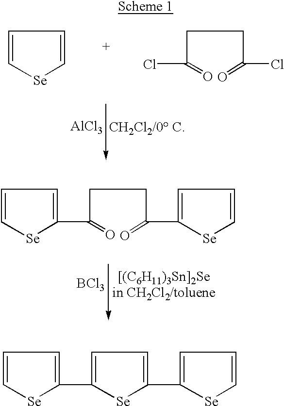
C1=C[Se]C=C1.C(C(=O)Cl)CC(=O)Cl.[AlCl3].C(C(=O)C1=CC=C[Se]1)CC(=O)C1=CC=C[Se]1.[BCl3].C1=C(C2=CC=C[Se]2)[Se]C(C2=CC=C[Se]2)=C1
